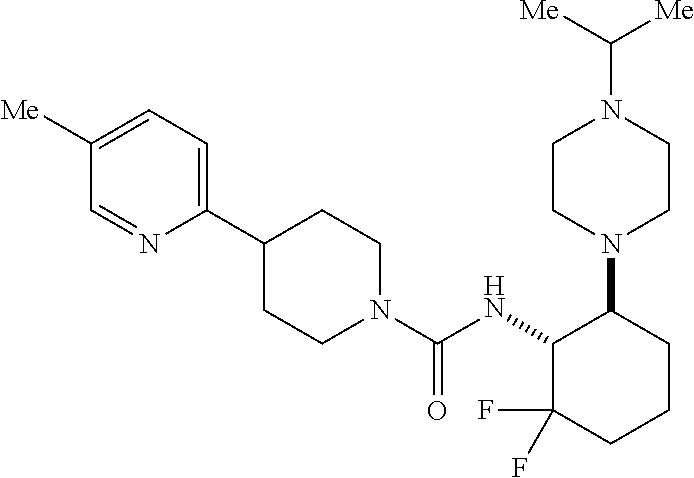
C1(C2CCN(C(NC3C(F)(F)CCCC3N3CCN(C([Me])[Me])CC3)=O)CC2)=CC=C([Me])C=N1
